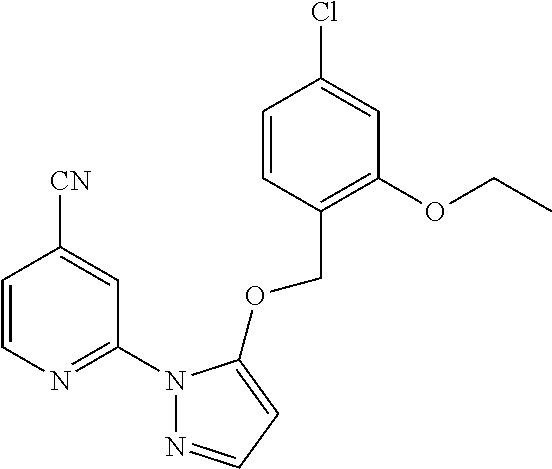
C1=CC(COC2=CC=NN2C2=NC=CC([CN])=C2)=C(OCC)C=C1Cl
